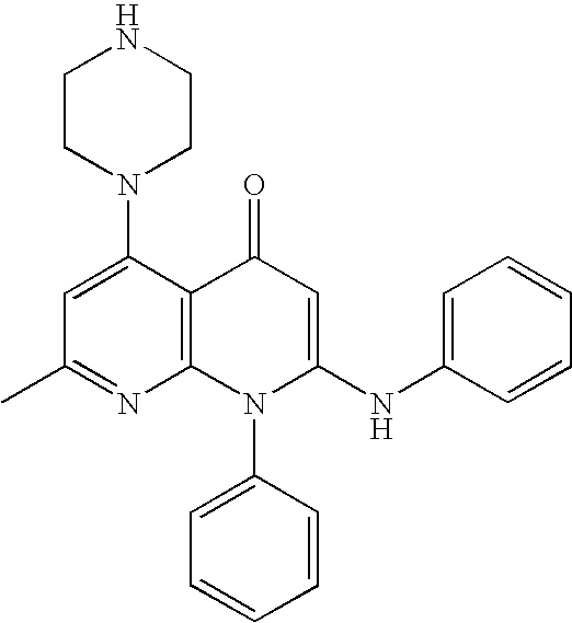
C1(C)=NC2=C(C(N3CCNCC3)=C1)C(=O)C=C(NC1=CC=CC=C1)N2C1=CC=CC=C1
